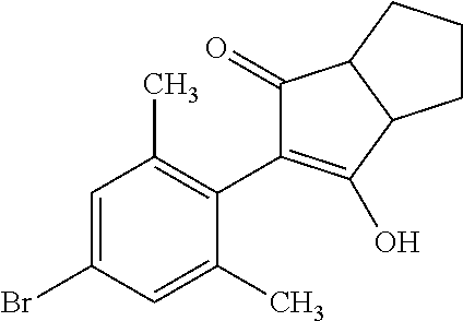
C1=C(Br)C=C(C)C(C2=C(O)C3C(C2=O)CCC3)=C1C
